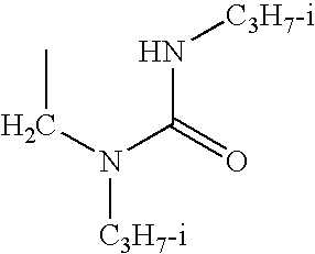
C(N(C(=O)N[C3H7-i])[C3H7-i])C
